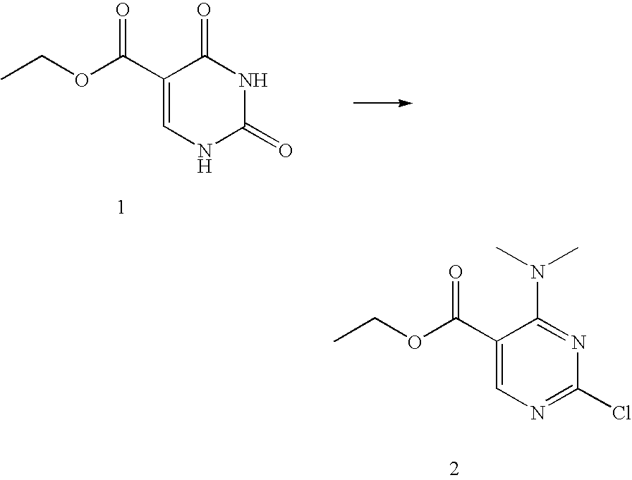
C1(C(OCC)=O)=CNC(=O)NC1=O.C1(C(OCC)=O)=CN=C(Cl)N=C1N(C)C
